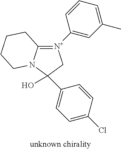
C12=[N+](C3=CC(C)=CC=C3)CC(O)(C3=CC=C(Cl)C=C3)N1CCCC2
